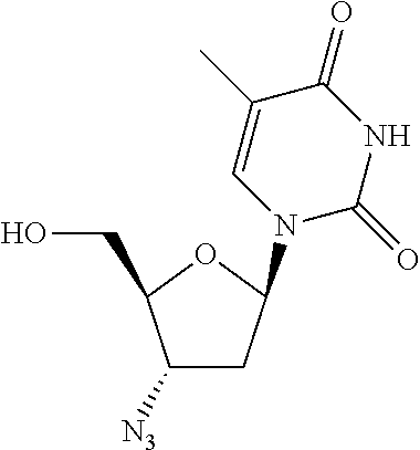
N1(C2CC([N3])C(CO)O2)C(=O)NC(=O)C(C)=C1
